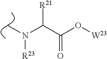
C(C(O[W23])=O)([R21])N([R23])C
